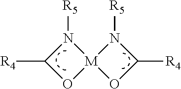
N1([R5])C([R4])O[M]12OC([R4])N2[R5]
